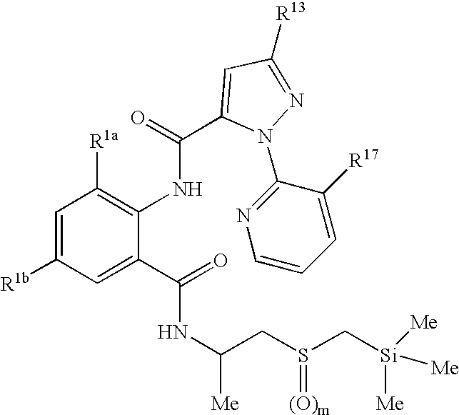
C1=C(C(NC(CS(C[Si]([Me])([Me])[Me])=[(O)m])[Me])=O)C(NC(=O)C2=CC([R13])=NN2C2=NC=CC=C2[R17])=C([R1a])C=C1[R1b]
